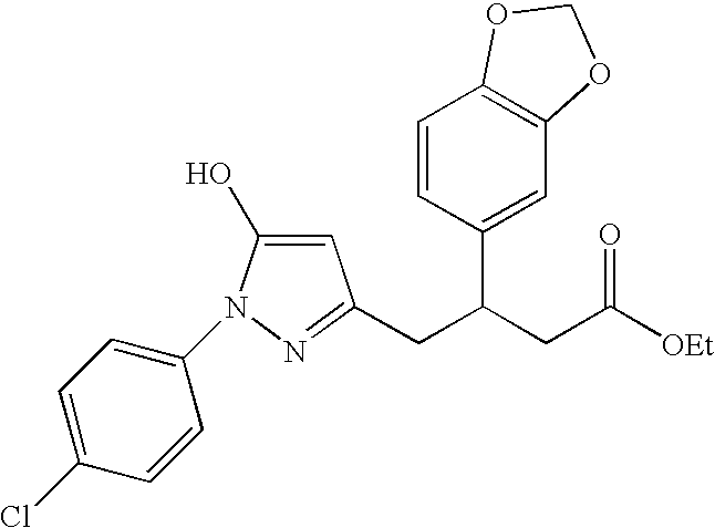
C1=CC(C(CC([OEt])=O)CC2=NN(C3=CC=C(Cl)C=C3)C(O)=C2)=CC2=C1OCO2
